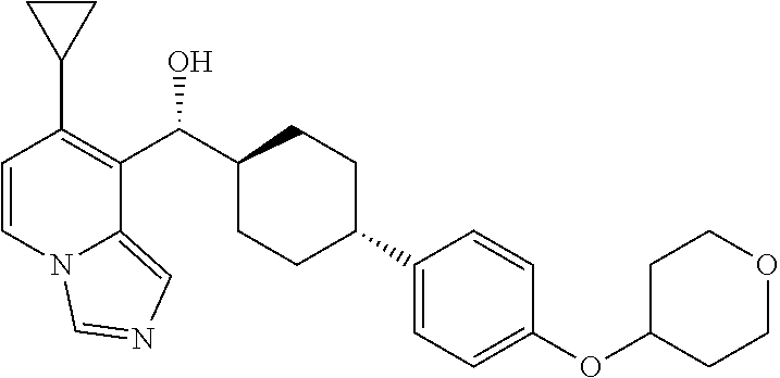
C1=CN2C(=CN=C2)C(C(C2CCC(C3=CC=C(OC4CCOCC4)C=C3)CC2)O)=C1C1CC1
